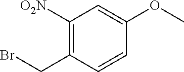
C1([O2N])=C(CBr)C=CC(OC)=C1
